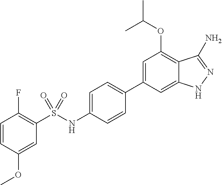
C1=CC(OC)=CC(S(NC2=CC=C(C3=CC(OC(C)C)=C4C(=C3)NN=C4N)C=C2)(=O)=O)=C1F
